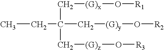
CCC(C[(G)y]O[R2])(C[(G)x]O[R1])C[(G)z]O[R3]
